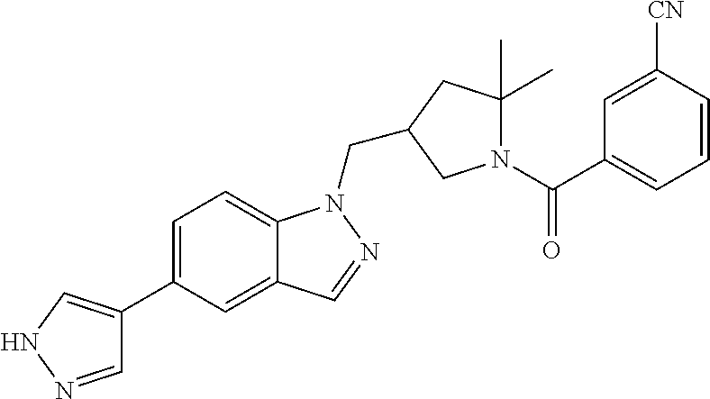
C1=NNC=C1C1=CC=C2C(=C1)C=NN2CC1CC(C)(C)N(C(C2=CC=CC([CN])=C2)=O)C1
